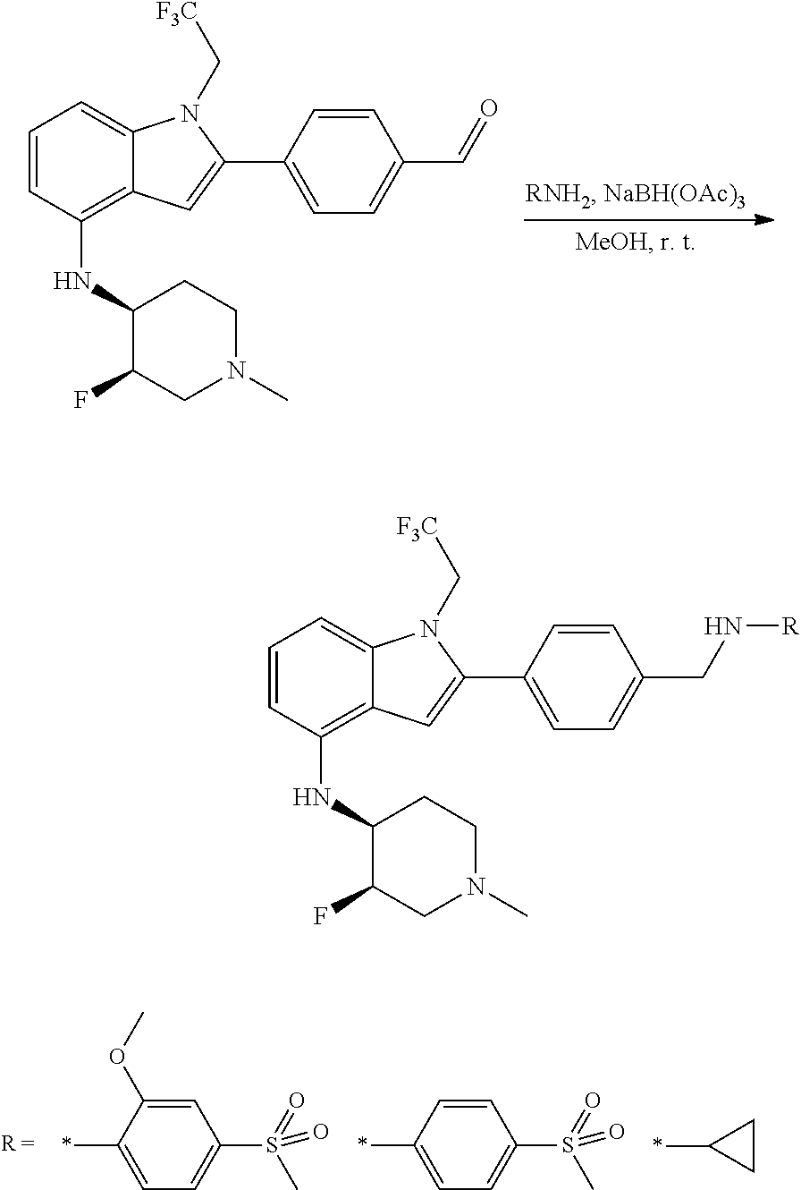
C1=CC(NC2C(F)CN(C)CC2)=C2C(=C1)N(C[F3C])C(C1=CC=C(C=O)C=C1)=C2.C1=C(OC)C(*)=CC=C1S(=O)(C)=O.C1=CC(*)=CC=C1S(=O)(C)=O.*C1CC1.C1=CC(NC2C(F)CN(C)CC2)=C2C(=C1)N(C[F3C])C(C1=CC=C(CN[R])C=C1)=C2
